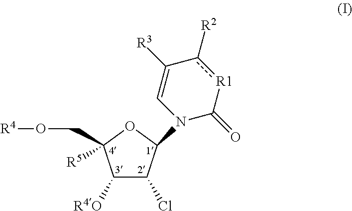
C1([R4O])C(Cl)C(N2C(=O)[R1]c([R2])C([R3])=C2)OC1([R5])CO[R4]
